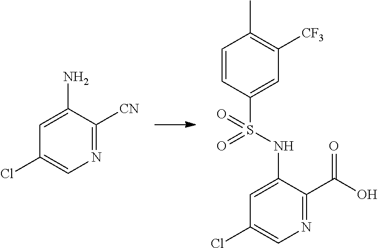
C1=CC(S(=O)(=O)NC2=CC(Cl)=CN=C2C(O)=O)=CC([CF3])=C1C.C1=C(N)C([CN])=NC=C1Cl
